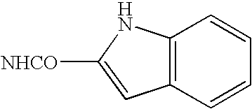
C12=C(NC([NHCO])=C1)C=CC=C2
